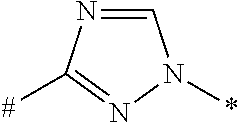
C1=NC([#])=NN1*
